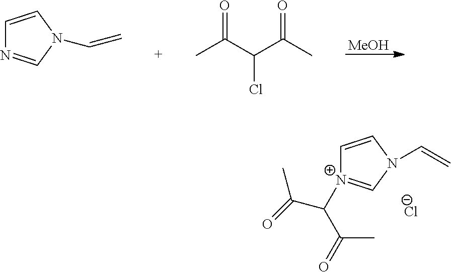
C1=CN(C=C)C=[N+]1C(C(C)=O)C(C)=O.[Cl-].[MeOH].C1=CN(C=C)C=N1.CC(C(C(C)=O)Cl)=O
